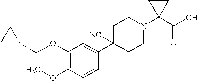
C1(OCC2CC2)=C(OC)C=CC(C2([NC])CCN(C3(C(O)=O)CC3)CC2)=C1
